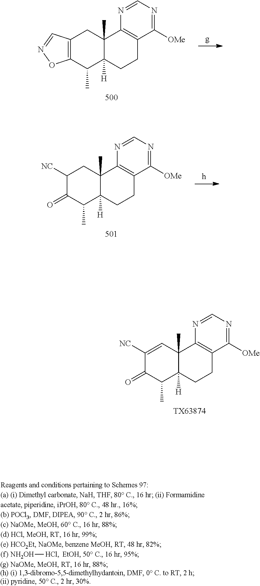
[NH2OH][HCl].C1(C)C2([H])C(C)(CC3=C1ON=C3)C1=C(CC2)C([OMe])=NC=N1.C1(C)C2([H])C(C)(CC([NC])C1=O)C1=C(CC2)C([OMe])=NC=N1.[TX63874].C1(C)C2([H])C(C)(C=C([NC])C1=O)C1=C(CC2)C([OMe])=NC=N1
